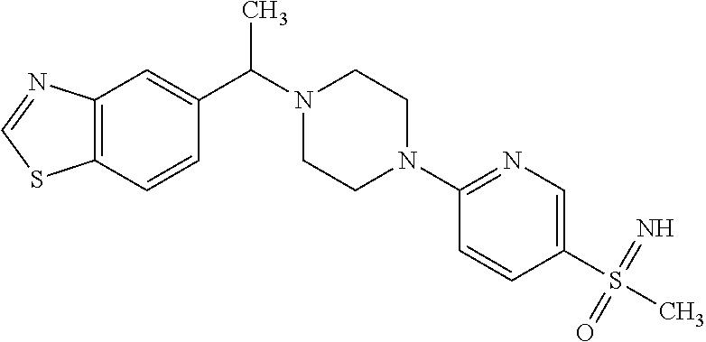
C12=C(C=CC(C(N3CCN(C4=NC=C(S(C)(=N)=O)C=C4)CC3)C)=C1)SC=N2
